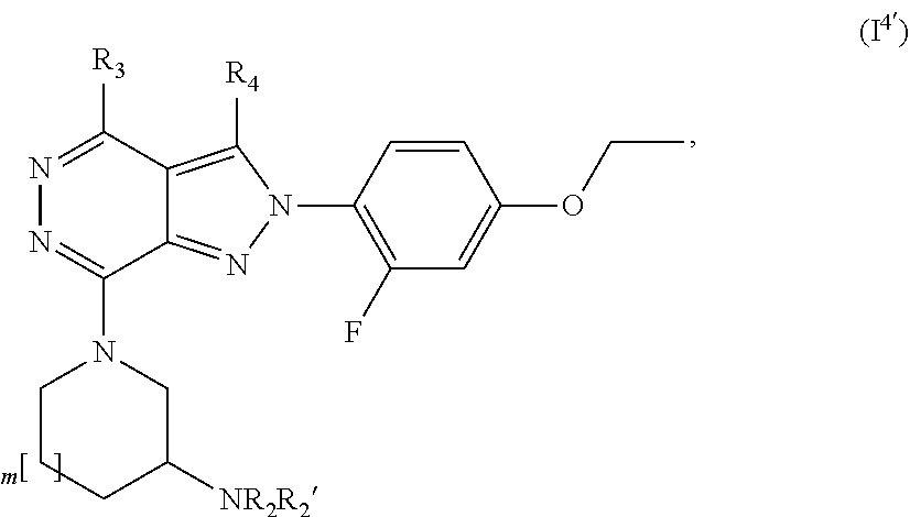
N1=C([R3])C2=C([R4])N(C3=C(F)C=C(OCC)C=C3)N=C2C(N2CC([NR2R2])CCC2)=N1
